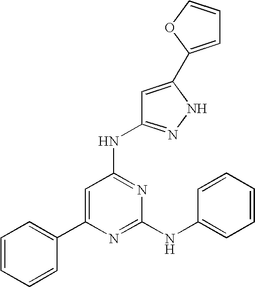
N(C1=NC(NC2=CC=CC=C2)=NC(C2=CC=CC=C2)=C1)C1=NNC(C2=CC=CO2)=C1
